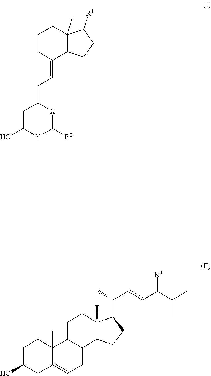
C1C(O)[Y]C([R2])[X]C1=CC=C1C2C(C)(CCC1)C([R1])CC2.C1C(O)CC2=CC=C3C(C2(C)C1)CCC1(C)C3CCC1C(ccC([R3])C(C)C)C
